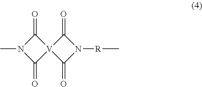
O=C1N(C)C(=O)[V]12C(=O)N([R]C)C2=O
